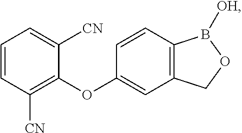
C1=CC([CN])=C(OC2=CC3=C(C=C2)B([OH])OC3)C([CN])=C1
